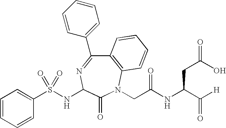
C1(S(NC2N=C(C3=CC=CC=C3)C3=C(N(CC(NC(C([H])=O)CC(=O)O)=O)C2=O)C=CC=C3)(=O)=O)=CC=CC=C1
